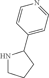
C1(C2NCCC2)=CC=NC=C1
